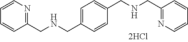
C1(CNCC2=CC=C(CNCC3=NC=CC=C3)C=C2)=NC=CC=C1
